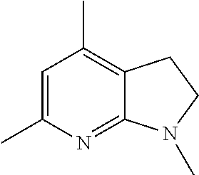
C1(C)=CC(C)=C2C(=N1)N(C)CC2
